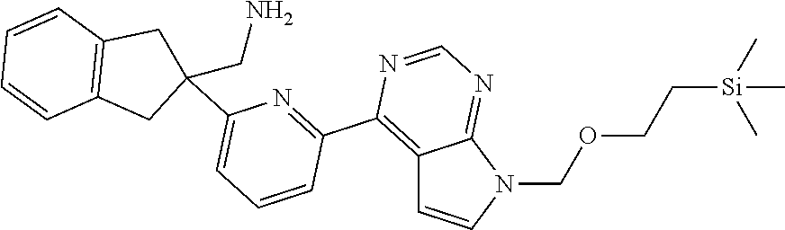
N1(COCC[Si](C)(C)C)C2=NC=NC(C3=NC(C4(CN)CC5=C(C4)C=CC=C5)=CC=C3)=C2C=C1
